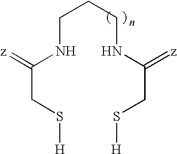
C(NC(=[z])CS[H])CCNC(=[z])CS[H]
